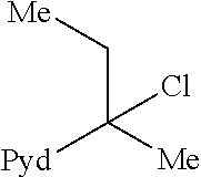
C(C([Me])([Pyd])Cl)[Me]
